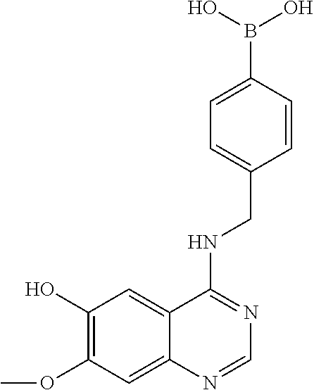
C1(O)=C(OC)C=C2C(=C1)C(NCC1=CC=C(B(O)O)C=C1)=NC=N2
